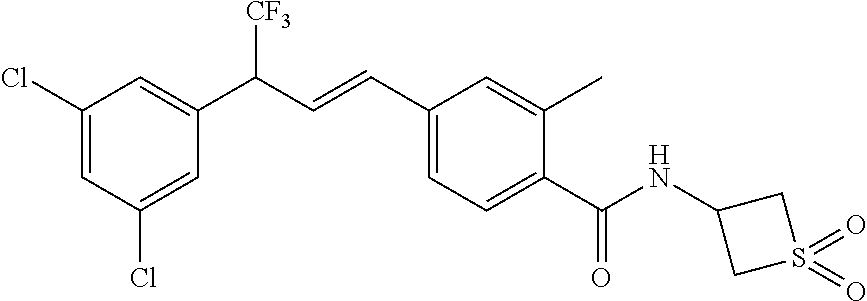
C1(Cl)=CC(C(C=CC2=CC=C(C(NC3CS(=O)(=O)C3)=O)C(C)=C2)[CF3])=CC(Cl)=C1
